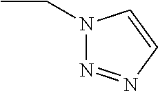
CCN1N=NC=C1
